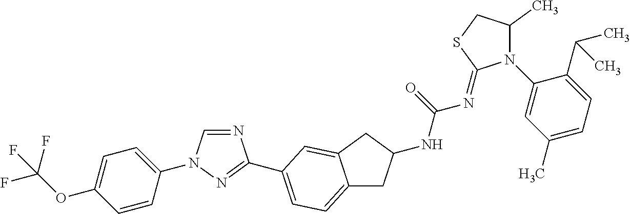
C1=CC(N2C=NC(C3=CC=C4CC(NC(=O)N=C5N(C6=CC(C)=CC=C6C(C)C)C(C)CS5)CC4=C3)=N2)=CC=C1OC(F)(F)F
